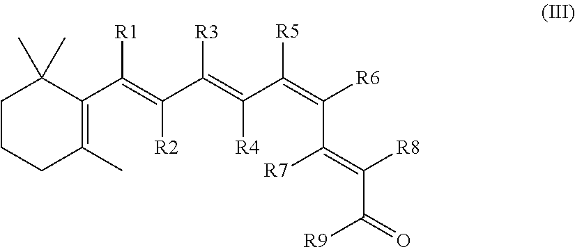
C1CCC(C)=C(C([R1])=C([R2])C([R3])=C([R4])C([R5])=C(C([R7])=C(C([R9])=O)[R8])[R6])C1(C)C
